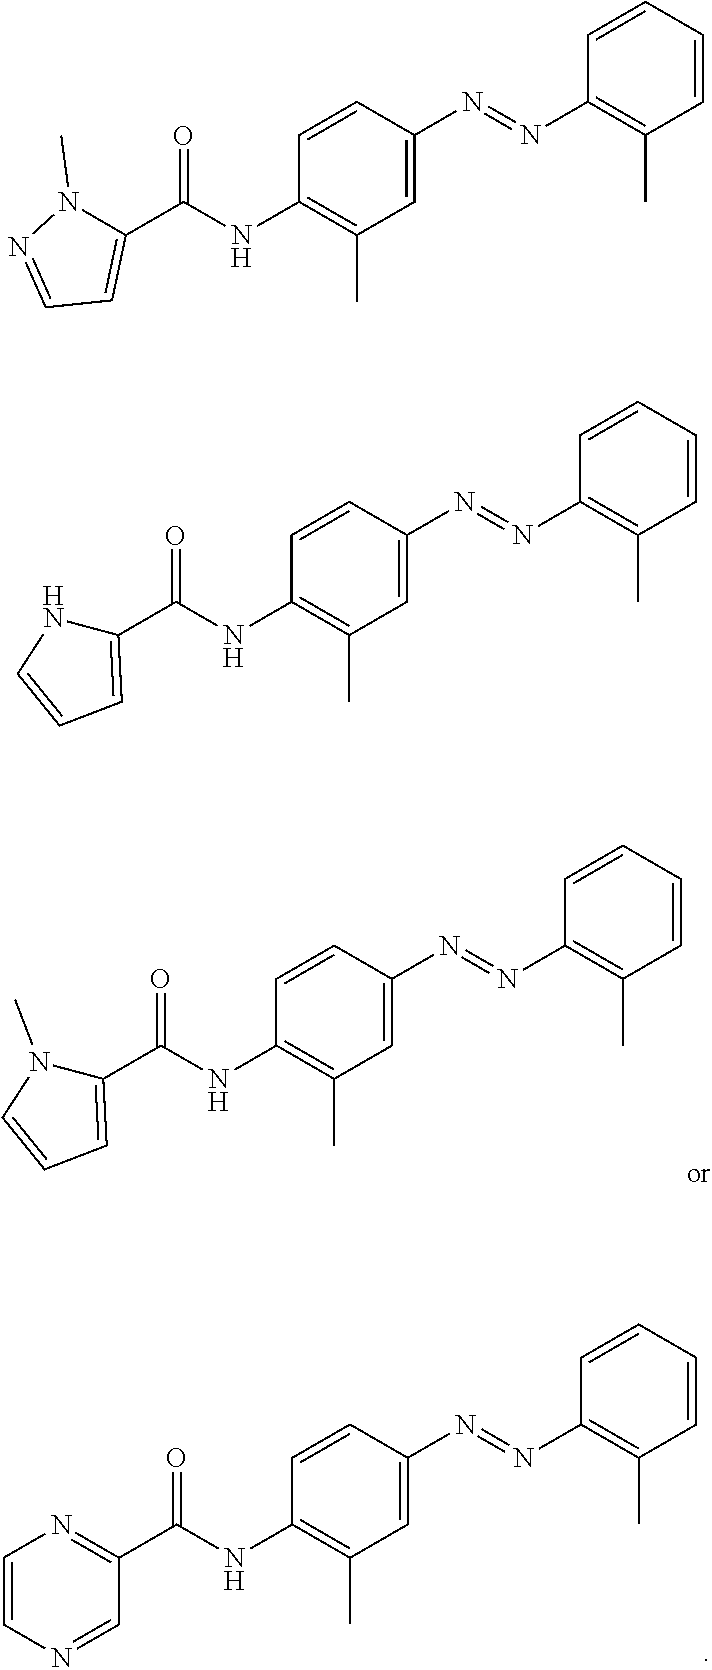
C1=CC(N=NC2=C(C)C=CC=C2)=CC(C)=C1NC(C1=CC=CN1C)=O.C1=CC(N=NC2=C(C)C=CC=C2)=CC(C)=C1NC(C1=NC=CN=C1)=O.C1=CC(N=NC2=C(C)C=CC=C2)=CC(C)=C1NC(C1=CC=CN1)=O.C1=CC(N=NC2=C(C)C=CC=C2)=CC(C)=C1NC(C1=CC=NN1C)=O
